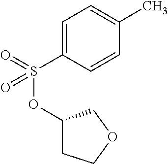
C1=C(S(=O)(OC2CCOC2)=O)C=CC(C)=C1
